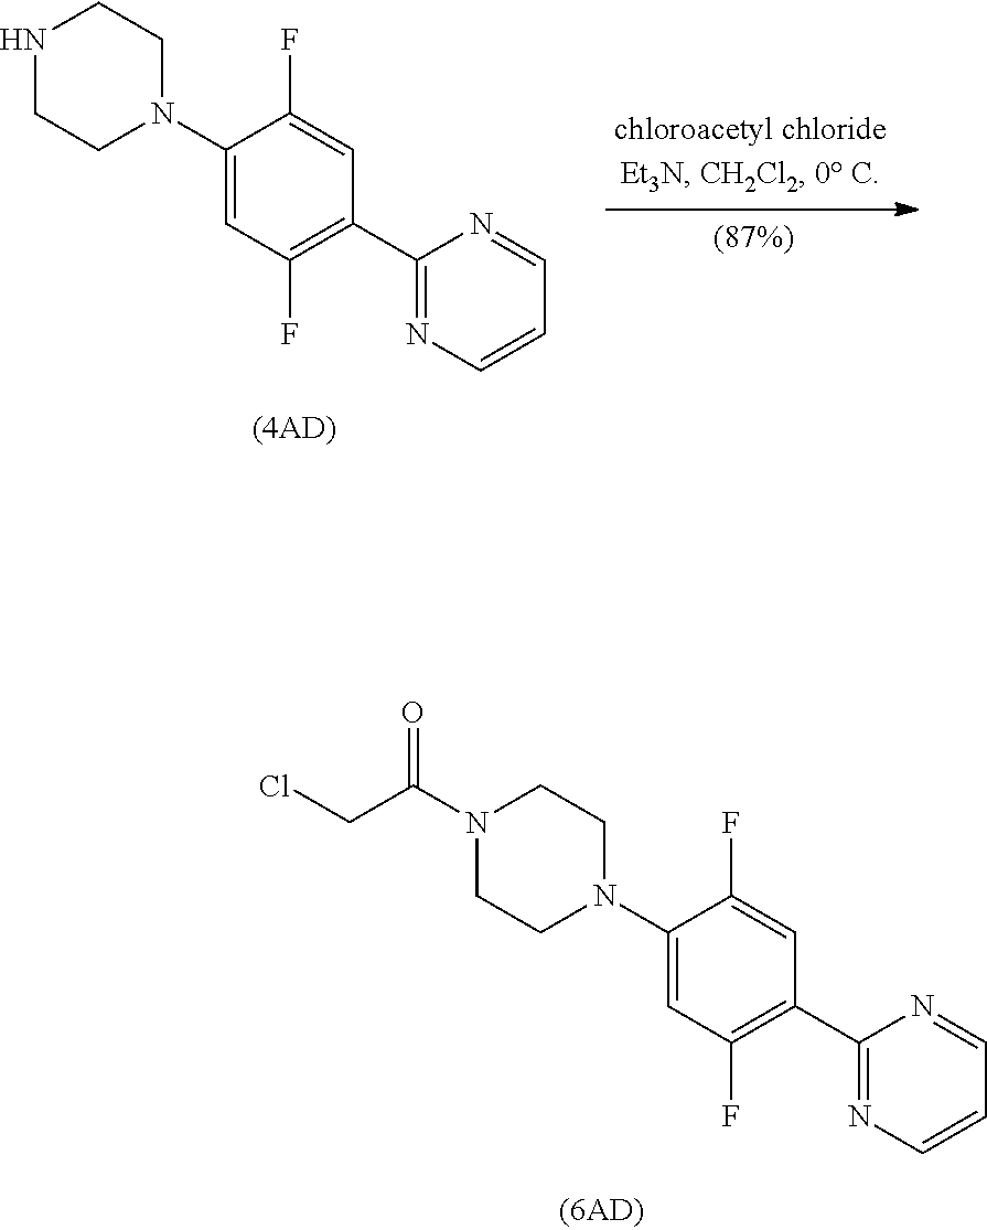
N1CCN(C2=CC(F)=C(C3=NC=CC=N3)C=C2F)CC1.N1(C(CCl)=O)CCN(C2=CC(F)=C(C3=NC=CC=N3)C=C2F)CC1
